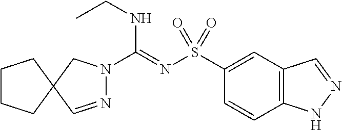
N1=CC2(CN1C(=NS(C1=CC3=C(C=C1)NN=C3)(=O)=O)NCC)CCCC2
